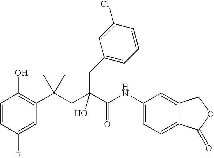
C1=CC(F)=CC(C(CC(C(NC2=CC=C3C(=C2)COC3=O)=O)(O)CC2=CC=CC(Cl)=C2)(C)C)=C1O
